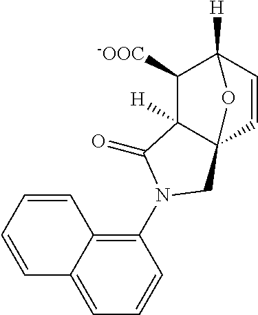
C1(N2C(=O)C3([H])C([-OOC])C4([H])C=CC3(C2)O4)=C2C(=CC=C1)C=CC=C2
